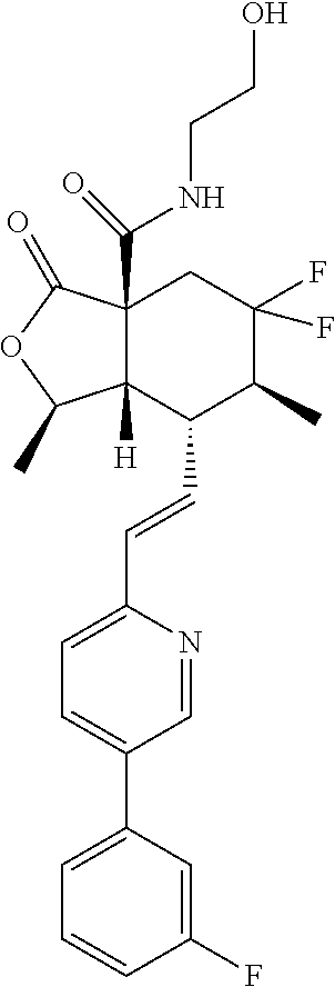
C1(C=CC2=CC=C(C3=CC=CC(F)=C3)C=N2)C2([H])C(C(NCCO)=O)(CC(F)(F)C1C)C(=O)OC2C
